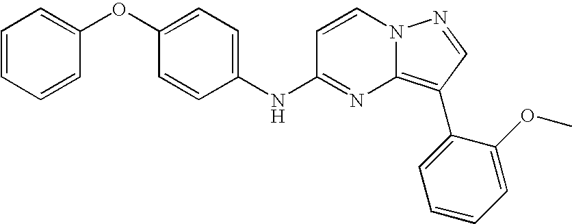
C1(OC2=CC=CC=C2)=CC=C(NC2=NC3=C(C4=CC=CC=C4OC)C=NN3C=C2)C=C1
